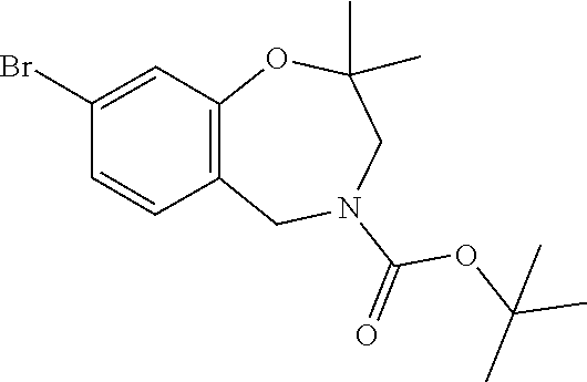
C1(Br)=CC2=C(C=C1)CN(C(=O)OC(C)(C)C)CC(C)(C)O2
